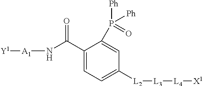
C1(C(N[A1][Y1])=O)=CC=C([L2][L3][L4][X1])C=C1P([Ph])([Ph])=O
